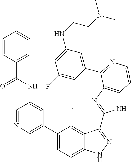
C1=C(C2=CC=C3C(=C2F)C(C2=NC4=C(N2)C=CN=C4C2=CC(NCCN(C)C)=CC(F)=C2)=NN3)C=C(NC(=O)C2=CC=CC=C2)C=N1
